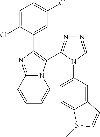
C1=C(Cl)C(C2=C(C3=NN=CN3C3=CC=C4C(=C3)C=CN4C)N3C(=N2)C=CC=C3)=CC(Cl)=C1
